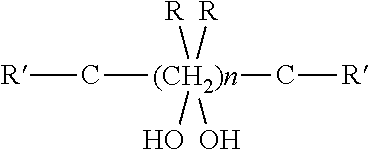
[R]C[(CH2)n](C[R])([R])([R])(O)O
